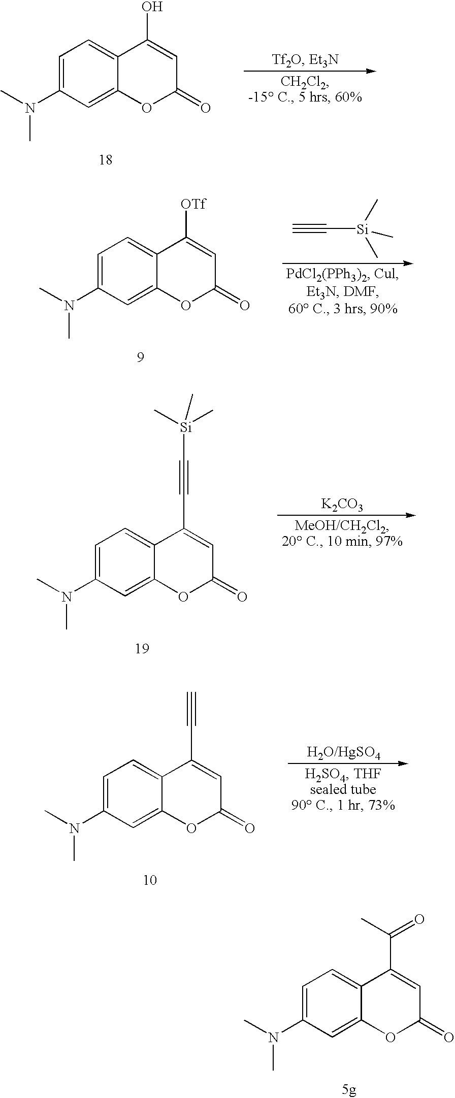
C1=C(N(C)C)C=C2C(=C1)C(O)=CC(=O)O2.C1=C(N(C)C)C=C2C(=C1)C([OTf])=CC(=O)O2.C#C[Si](C)(C)C.C1=C(N(C)C)C=C2C(=C1)C(C#C[Si](C)(C)C)=CC(=O)O2.[K2CO3].C1=C(N(C)C)C=C2C(=C1)C(C#C)=CC(=O)O2.C1=C(N(C)C)C=C2C(=C1)C(C(C)=O)=CC(=O)O2
